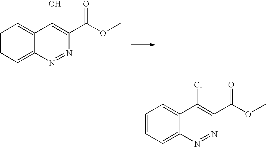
C1=CC=C2C(=C1)C(O)=C(C(OC)=O)N=N2.C1=CC=C2C(=C1)C(Cl)=C(C(OC)=O)N=N2
